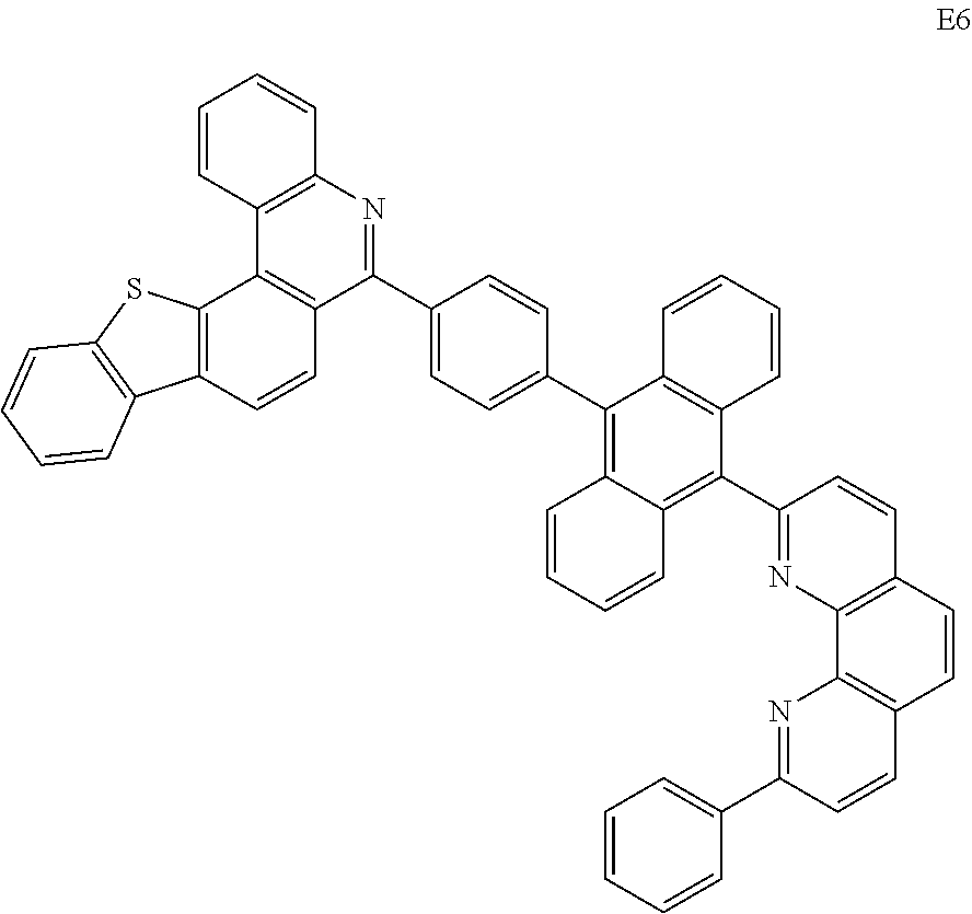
C1=CC2=C(C=C1)N=C(C1=CC=C(C3=C4C(=C(C5=NC6=C(C=C5)C=CC5=C6N=C(C6=CC=CC=C6)C=C5)C5=C3C=CC=C5)C=CC=C4)C=C1)C1=C2C2=C(C=C1)C1=C(S2)C=CC=C1
